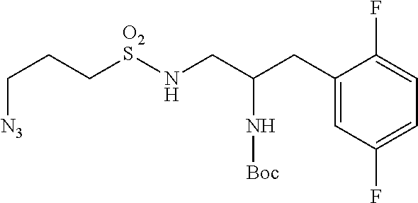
C1(CC(CN[O2S]CCC[N3])N[Boc])=CC(F)=CC=C1F
